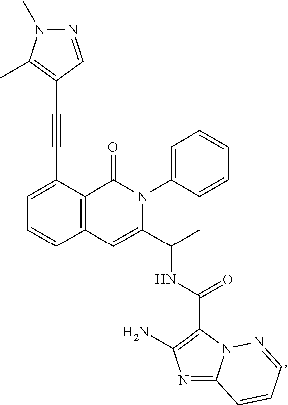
C1=C(C#CC2=C(C)N(C)N=C2)C2=C(C=C1)C=C(C(C)NC(C1=C(N)N=C3N1N=CC=C3)=O)N(C1=CC=CC=C1)C2=O
